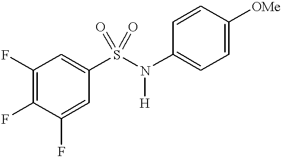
C1(F)=C(F)C(F)=CC(S(N([H])C2=CC=C([OMe])C=C2)(=O)=O)=C1
